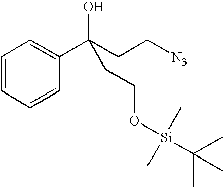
C1=CC=CC(C(CC[N3])(O)CCO[Si](C(C)(C)C)(C)C)=C1
